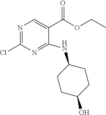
C1(Cl)=NC=C(C(OCC)=O)C(NC2CCC(O)CC2)=N1
